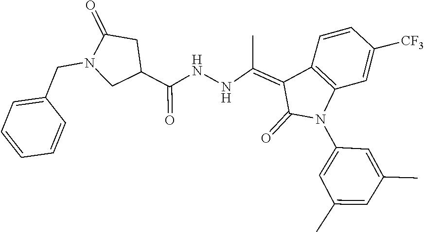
C1=C(C)C=C(C)C=C1N1C2=C(C=CC([CF3])=C2)C(=C(C)NNC(=O)C2CC(=O)N(CC3=CC=CC=C3)C2)C1=O
